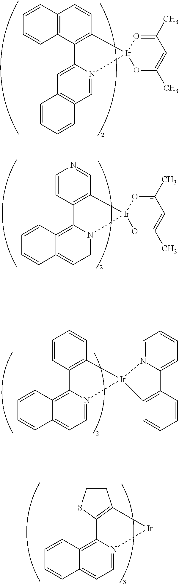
C1=C2C3=C(C=CC4=C3C=CC=C4)[Ir]3(O=C(C)C=C(C)O3)N2=CC2=C1C=CC=C2.C12=C3C4=C(C=NC=C4)[Ir]4(O=C(C)C=C(C)O4)N3=CC=C1C=CC=C2.C12=C3C4=C(C=CC=C4)[Ir]4(N3=CC=C1C=CC=C2)N1=CC=CC=C1C1=C4C=CC=C1.C12=C3C4=C([Ir]N3=CC=C1C=CC=C2)C=CS4
